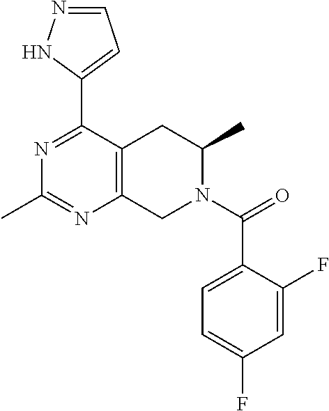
C1(C2=CC=NN2)=NC(C)=NC2=C1CC(C)N(C(=O)C1=CC=C(F)C=C1F)C2
